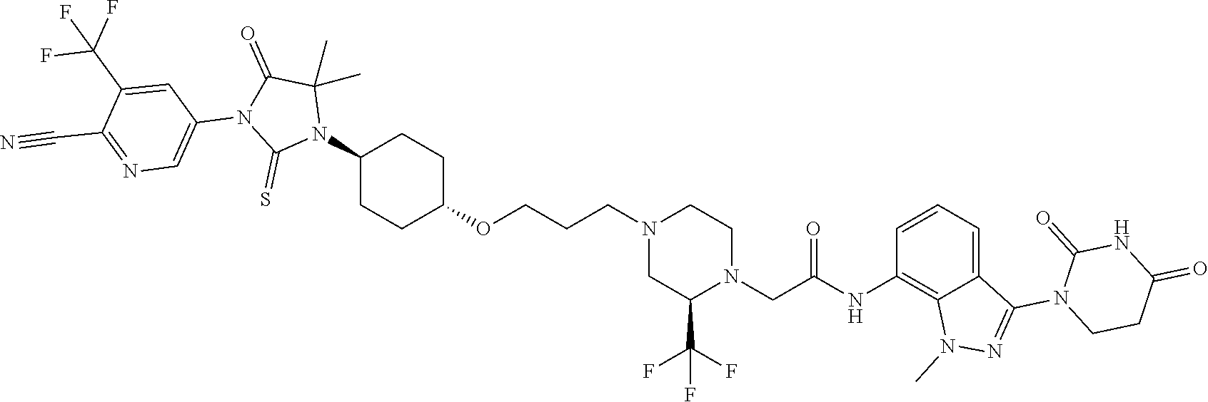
C1(N2C(C)(C)C(=O)N(C3=CN=C(C#N)C(C(F)(F)F)=C3)C2=S)CCC(OCCCN2CCN(CC(NC3=C4C(=CC=C3)C(N3C(=O)NC(=O)CC3)=NN4C)=O)C(C(F)(F)F)C2)CC1
